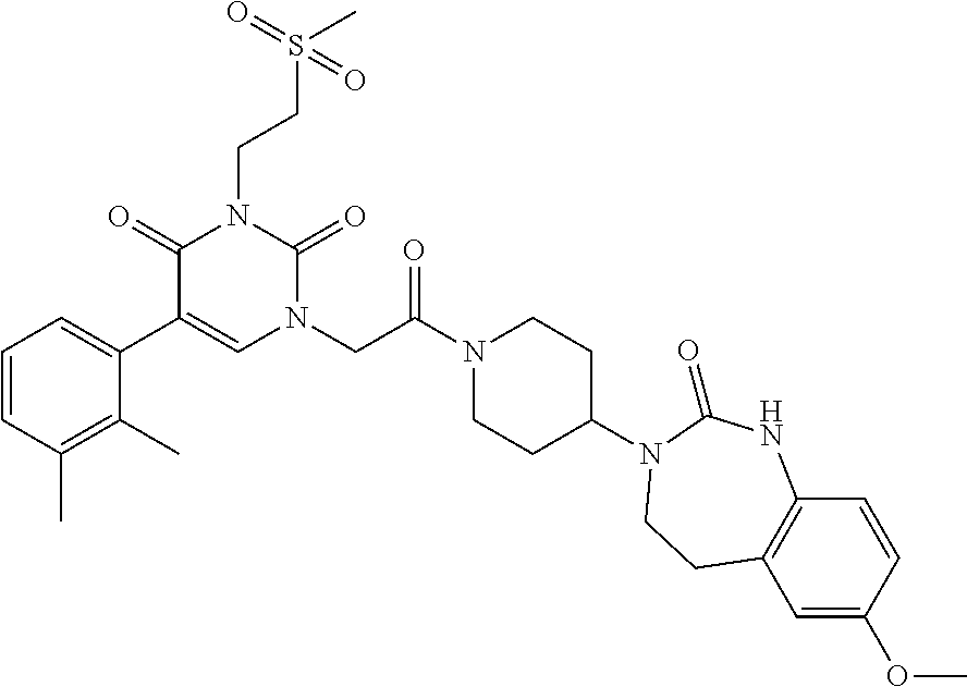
C1=CC(C)=C(C)C(C2=CN(CC(N3CCC(N4C(=O)NC5=C(C=C(OC)C=C5)CC4)CC3)=O)C(=O)N(CCS(=O)(C)=O)C2=O)=C1
